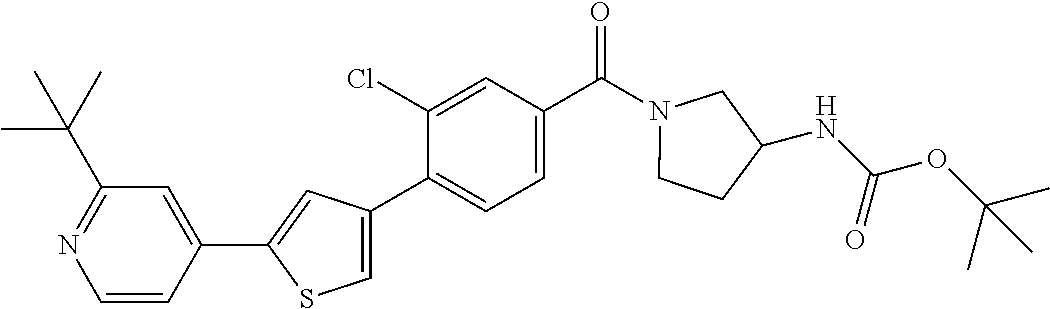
N1(C(C2=CC=C(C3=CSC(C4=CC(C(C)(C)C)=NC=C4)=C3)C(Cl)=C2)=O)CCC(NC(OC(C)(C)C)=O)C1
